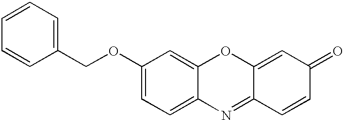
C(OC1=CC=C2C(=C1)OC1=CC(=O)C=CC1=N2)C1=CC=CC=C1
